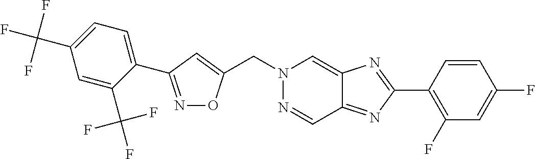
C(N1N=CC2=NC(C3=C(F)C=C(F)C=C3)=NC2=C1)C1=CC(C2=CC=C(C(F)(F)F)C=C2C(F)(F)F)=NO1
